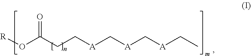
C(C(O[R])=O)C[A]C[A]C[A]CC
